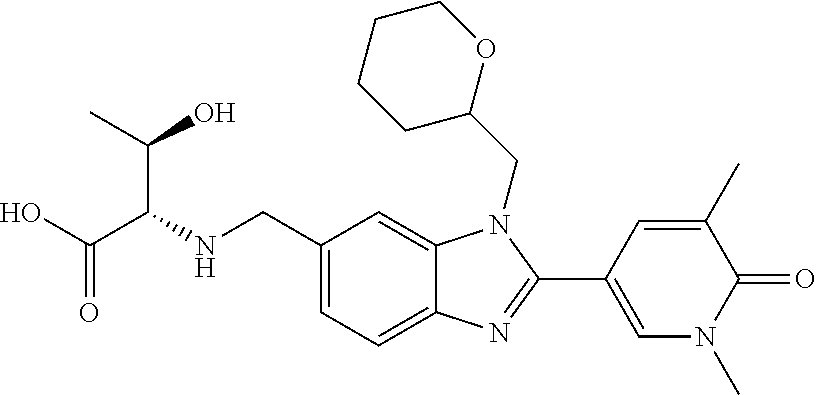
N(CC1=CC=C2C(=C1)N(CC1OCCCC1)C(C1=CN(C)C(=O)C(C)=C1)=N2)C(C(O)=O)C(C)O
